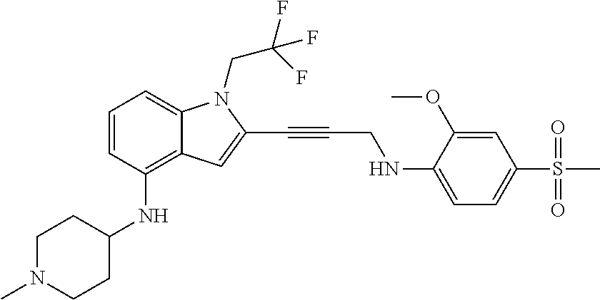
C1=CC(NC2CCN(C)CC2)=C2C(=C1)N(CC(F)(F)F)C(C#CCNC1=CC=C(S(C)(=O)=O)C=C1OC)=C2
